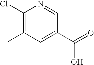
CC1=C(Cl)N=CC(C(=O)O)=C1
